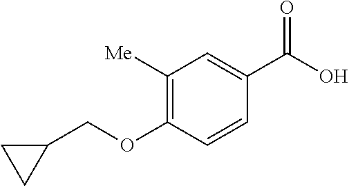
C1([Me])=C(OCC2CC2)C=CC(C(O)=O)=C1
